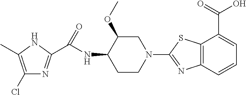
C1(Cl)=C(C)NC(C(NC2C(OC)CN(C3=NC4=C(C(C(=O)O)=CC=C4)S3)CC2)=O)=N1
